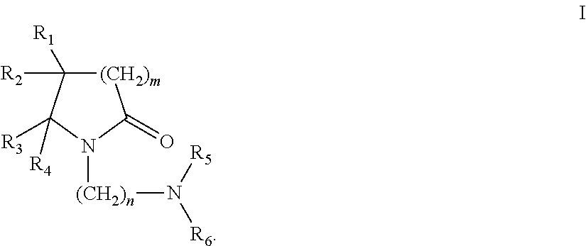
[(CH2)m]1C([R2])([R1])C([R3])([R4])N([(CH2)n]N([R6])[R5])C1=O
